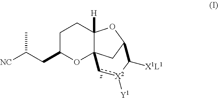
C1C(CC(C)[NC])OC23C([H])(C1)OC(C2)C([X1L1])[X2]([Y1])c3
